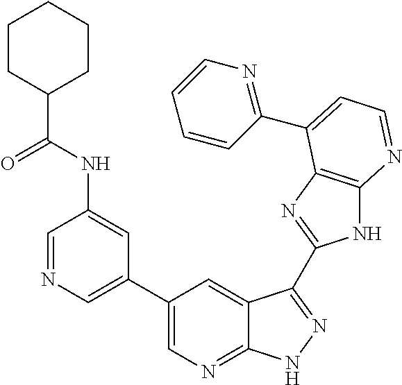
C1=NC=C(C2=CN=C3C(=C2)C(C2=NC4=C(N2)N=CC=C4C2=NC=CC=C2)=NN3)C=C1NC(C1CCCCC1)=O
